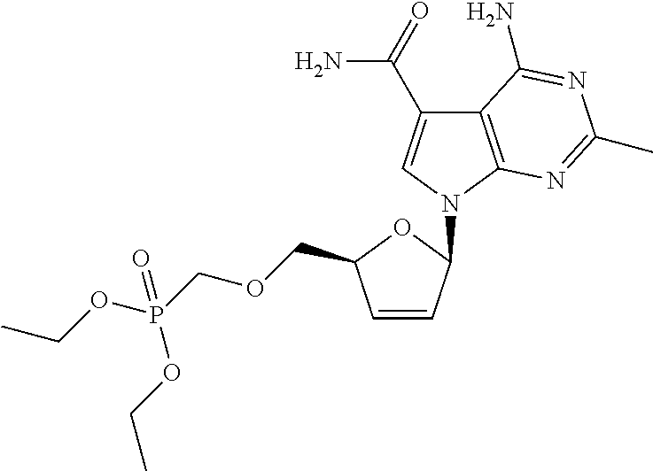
C12=C(N(C3C=CC(COCP(OCC)(=O)OCC)O3)C=C1C(=O)N)N=C(C)N=C2N
